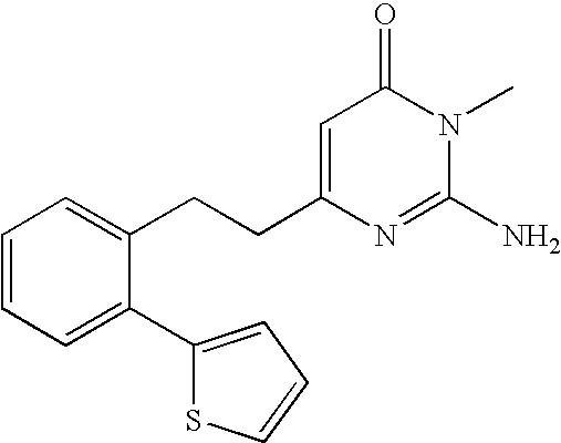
C1=CC=C(C2=CC=CS2)C(CCC2=CC(=O)N(C)C(N)=N2)=C1
